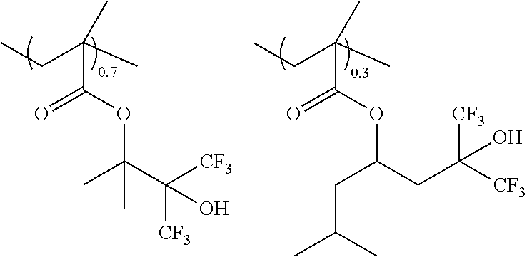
CCC(C)(C)C(=O)OC(CC(C)C)CC([CF3])([CF3])O.CCC(C)(C)C(=O)OC(C)(C([CF3])([CF3])O)C
